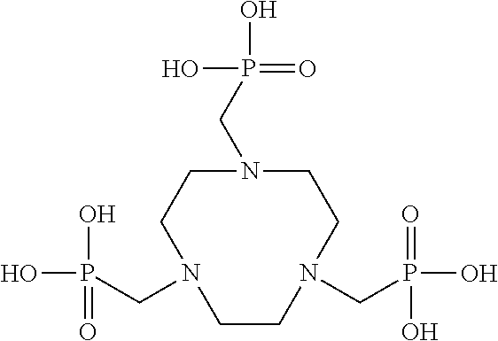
C1N(CP(O)(=O)O)CCN(CP(O)(=O)O)CCN(CP(O)(O)=O)C1
